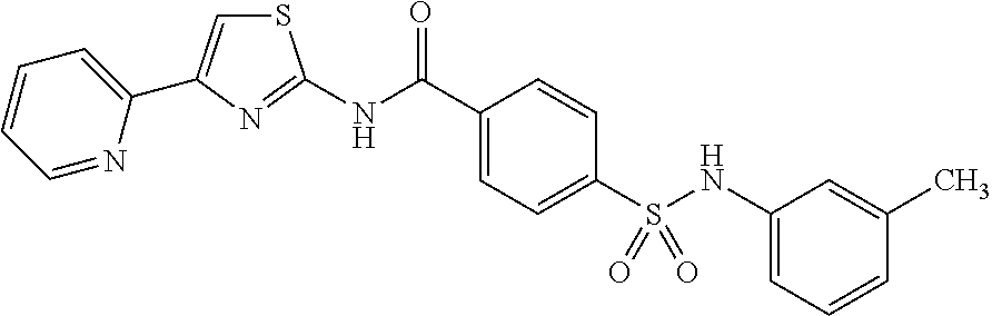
S1C=C(C2=CC=CC=N2)N=C1NC(C1=CC=C(S(NC2=CC=CC(C)=C2)(=O)=O)C=C1)=O
